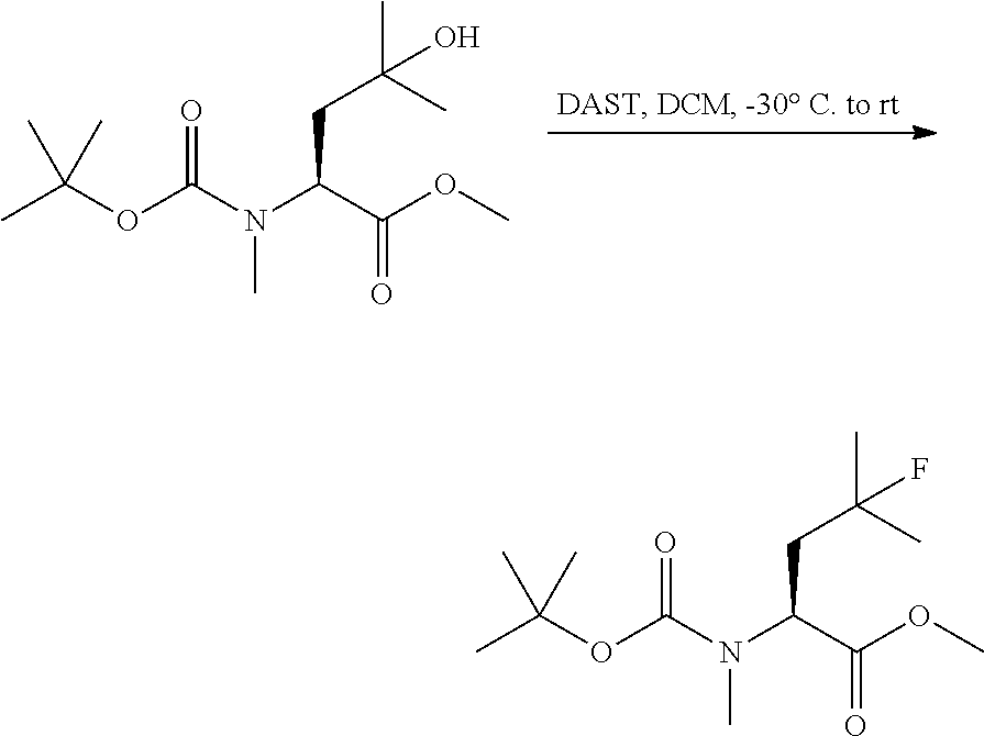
CC(OC(N(C(C(OC)=O)CC(C)(C)O)C)=O)(C)C.CC(OC(N(C(C(OC)=O)CC(C)(C)F)C)=O)(C)C
